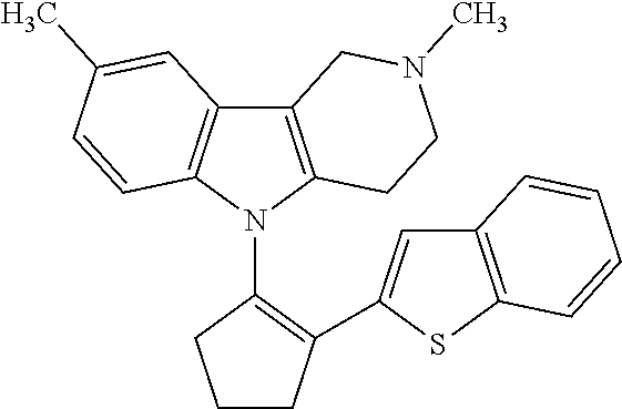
C12=C(N(C3=C(C4=CC5=C(S4)C=CC=C5)CCC3)C3=C1C=C(C)C=C3)CCN(C)C2
